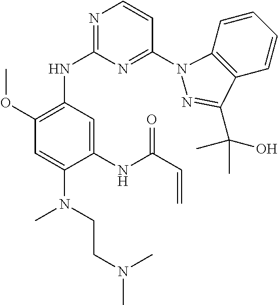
C1(NC(C=C)=O)=CC(NC2=NC=CC(N3C4=C(C=CC=C4)C(C(O)(C)C)=N3)=N2)=C(OC)C=C1N(C)CCN(C)C
